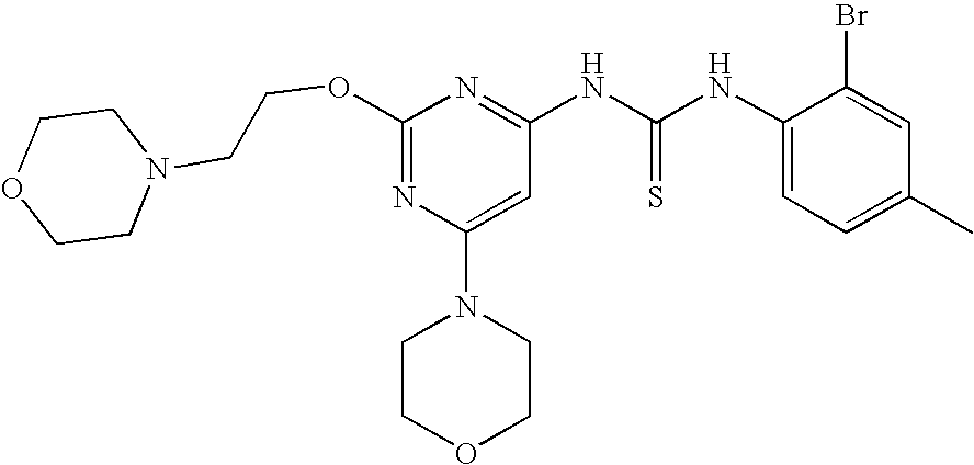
O(C1=NC(N2CCOCC2)=CC(NC(NC2=CC=C(C)C=C2Br)=S)=N1)CCN1CCOCC1
